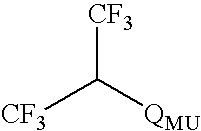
[CF3]C([QMU])[CF3]
